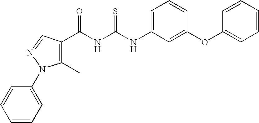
C(NC(NC1=CC=CC(OC2=CC=CC=C2)=C1)=S)(=O)C1=C(C)N(C2=CC=CC=C2)N=C1
